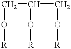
C(O[R])C(CO[R])O[R]
